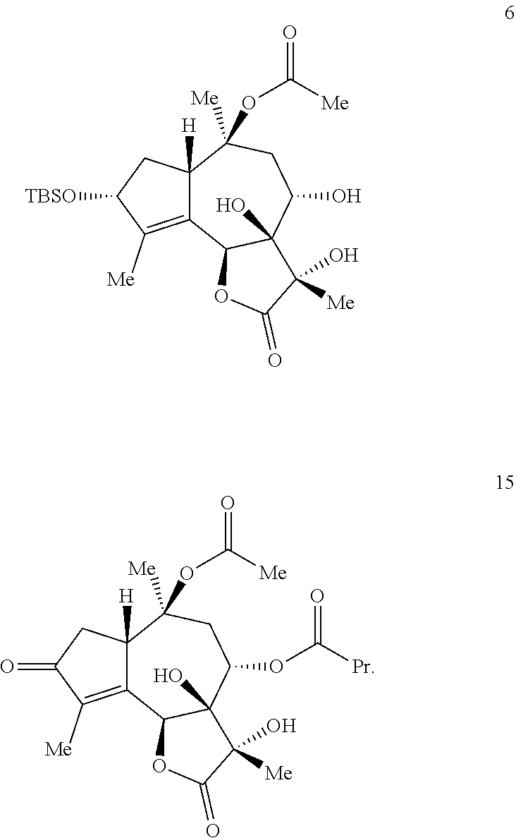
C12=C([Me])C([TBSO])CC1([H])C(OC(=O)[Me])([Me])CC(O)C1(O)C2OC(=O)C1(O)[Me].C12=C([Me])C(=O)CC1([H])C(OC(=O)[Me])([Me])CC(OC([Pr])=O)C1(O)C2OC(=O)C1(O)[Me]
